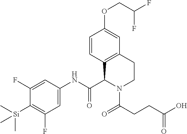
C1(F)=CC(NC(C2N(C(CCC(O)=O)=O)CCC3=C2C=CC(OCC(F)F)=C3)=O)=CC(F)=C1[Si](C)(C)C
